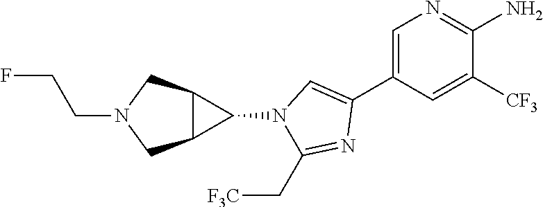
C1=C(C2=CN(C3C4C3CN(CCF)C4)C(C[F3C])=N2)C=C([CF3])C(N)=N1
